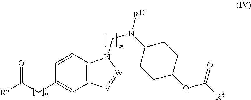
C1=CC2=C(C=C1CC([R6])=O)[V]:[W]N2CN(C1CCC(OC([R3])=O)CC1)[R10]
